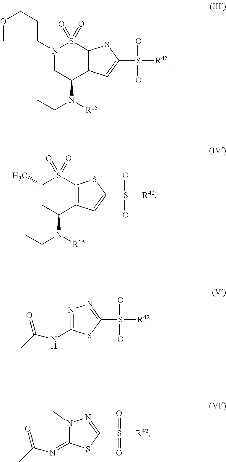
N1(CCCOC)CC(N([R15])CC)C2=C(S1(=O)=O)SC(S(=O)(=O)[R42])=C2.C1(C)CC(N([R15])CC)C2=C(S1(=O)=O)SC(S(=O)(=O)[R42])=C2.N(C1=NN=C(S(=O)(=O)[R42])S1)C(C)=O.N(=C1N(C)N=C(S(=O)(=O)[R42])S1)C(C)=O
